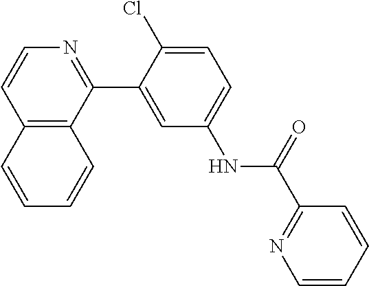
C12=C(C(C3=CC(NC(C4=NC=CC=C4)=O)=CC=C3Cl)=NC=C1)C=CC=C2
